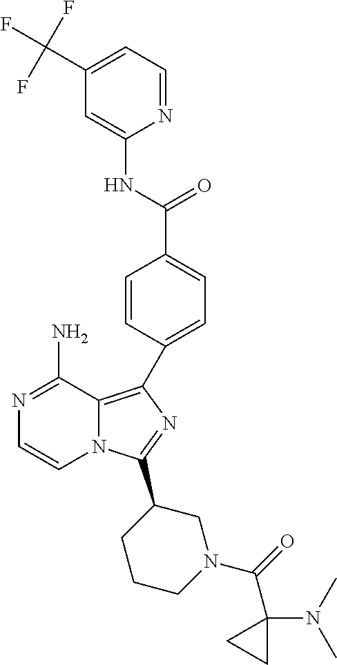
N1=C(N)C2=C(C3=CC=C(C(NC4=CC(C(F)(F)F)=CC=N4)=O)C=C3)N=C(C3CCCN(C(C4(N(C)C)CC4)=O)C3)N2C=C1
